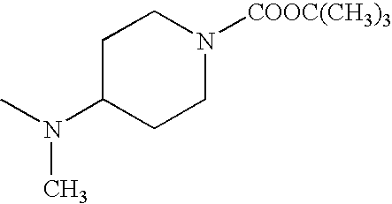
C1C(N(C)C)CCN([COOC(CH3)3])C1
